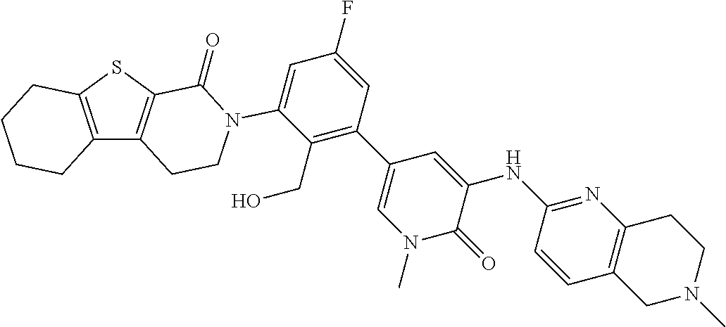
C12=C(SC3=C1CCN(C1=CC(F)=CC(C4=CN(C)C(=O)C(NC5=NC6=C(C=C5)CN(C)CC6)=C4)=C1CO)C3=O)CCCC2
